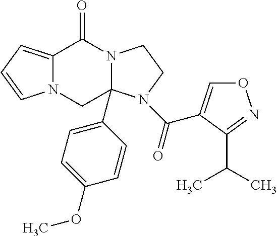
C12=CC=CN1CC1(C3=CC=C(OC)C=C3)N(C2=O)CCN1C(=O)C1=CON=C1C(C)C
